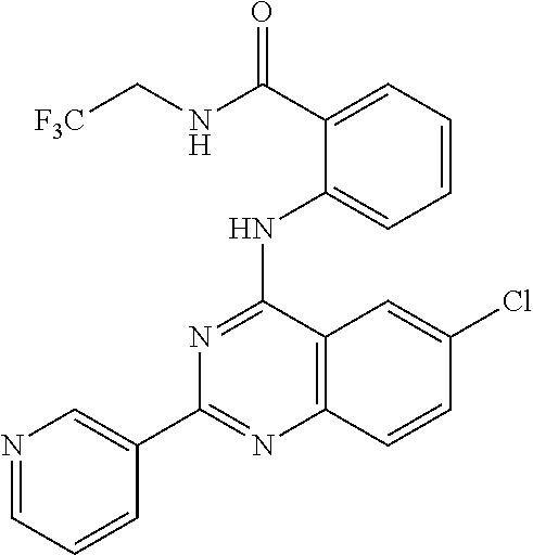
C1(C2=CN=CC=C2)=NC2=C(C(NC3=CC=CC=C3C(NC[F3C])=O)=N1)C=C(Cl)C=C2
